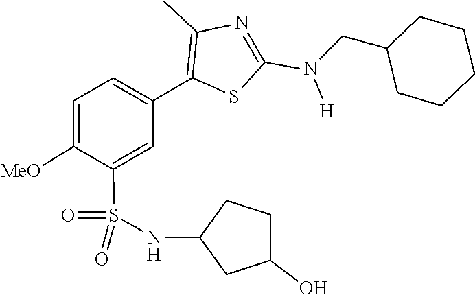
C(C1CCCCC1)N(C1=NC(C)=C(C2=CC=C([MeO])C(S(=O)(=O)NC3CC(O)CC3)=C2)S1)[H]
